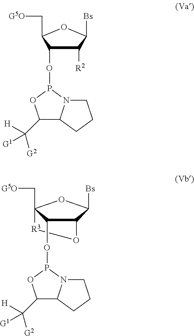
C1([R2])C(OP2OC(C([G2])([H])[G1])C3N2CCC3)C(C[G5O])OC1[Bs].C12C([Bs])OC(C[G5O])([R3]O1)C2OP1OC(C([G2])([H])[G1])C2N1CCC2
